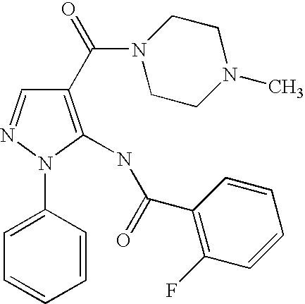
C1=C(N2C(NC(C3=C(F)C=CC=C3)=O)=C(C(=O)N3CCN(C)CC3)C=N2)C=CC=C1
